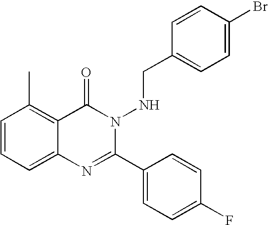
C1=CC=C2C(=C1C)C(=O)N(NCC1=CC=C(Br)C=C1)C(C1=CC=C(F)C=C1)=N2
